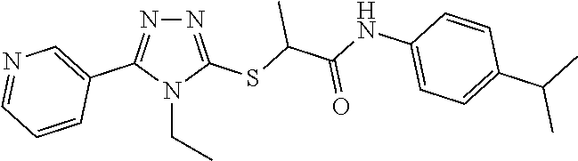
N1=C(SC(C(NC2=CC=C(C(C)C)C=C2)=O)C)N(CC)C(C2=CN=CC=C2)=N1
